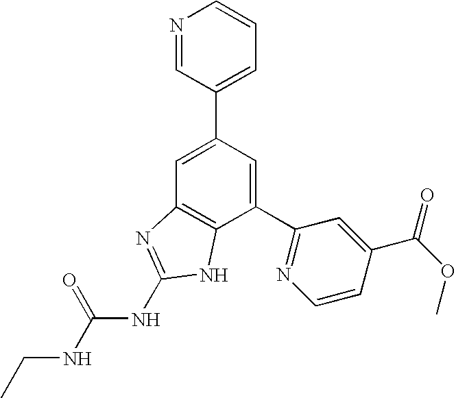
C1=C(C2=CC=CN=C2)C=C(C2=NC=CC(C(=O)OC)=C2)C2=C1N=C(NC(NCC)=O)N2
